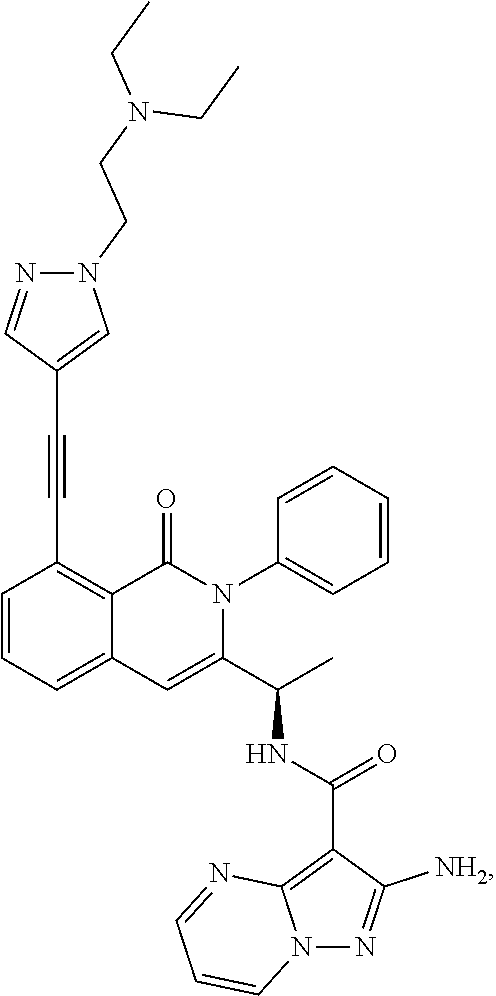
C1=CC=C2C(=C1C#CC1=CN(CCN(CC)CC)N=C1)C(=O)N(C1=CC=CC=C1)C(C(C)NC(C1=C3N(N=C1[NH2])C=CC=N3)=O)=C2
